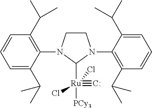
C1CN(C2=C(C(C)C)C=CC=C2C(C)C)C([Ru](Cl)([PCy3])(Cl)#[C:])N1C1=C(C(C)C)C=CC=C1C(C)C
